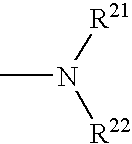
CN([R21])[R22]
